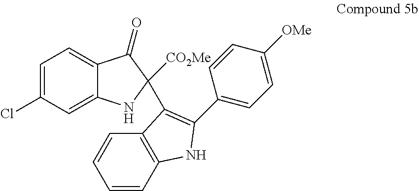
C1=C(Cl)C=C2C(=C1)C(=O)C([CO2Me])(C1=C(C3=CC=C([OMe])C=C3)NC3=C1C=CC=C3)N2
